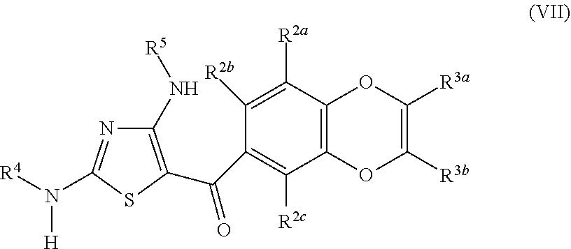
C12=C(C([R2a])=C([R2b])C(C(=O)C3=C(N[R5])N=C(N([R4])[H])S3)=C1[R2c])OC([R3a])=C([R3b])O2
